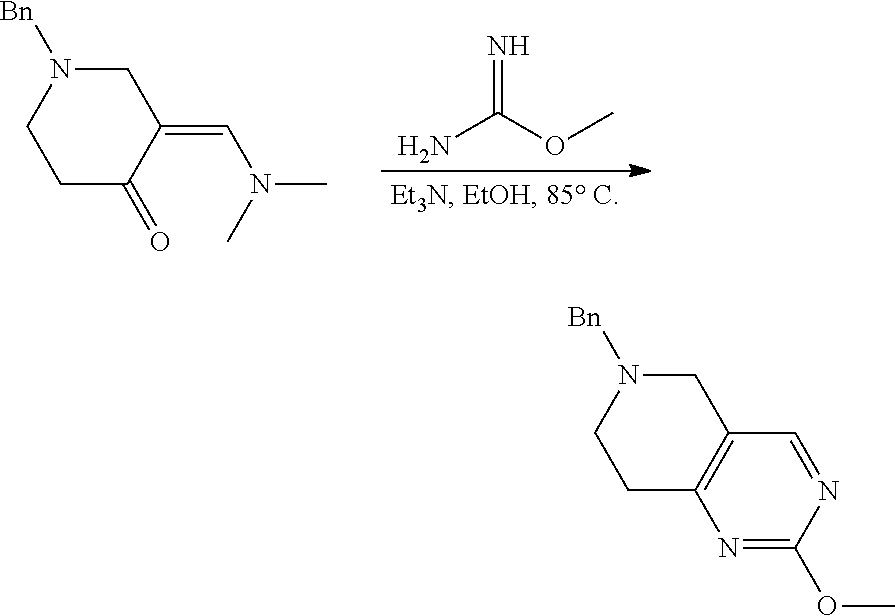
C1N([Bn])CCC2=C1C=NC(OC)=N2.C1N([Bn])CCC(=O)C1=CN(C)C.NC(OC)=N
